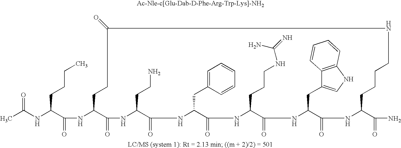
CC(NC(C(NC1C(=O)NC(CCN)C(=O)NC(CC2=CC=CC=C2)C(=O)NC(CCCNC(=N)N)C(=O)NC(CC2=CNC3=C2C=CC=C3)C(=O)NC(C(=O)N)CCCCNC(=O)CC1)=O)CCCC)=O
